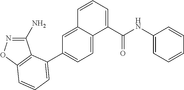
C1(N)=NOC2=C1C(C1=CC=C3C(=C1)C=CC=C3C(NC1=CC=CC=C1)=O)=CC=C2
